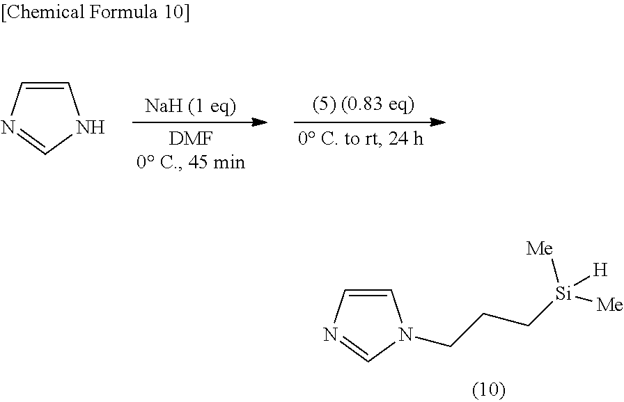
C1=CN(CCC[Si]([Me])([H])[Me])C=N1.C1=CNC=N1
